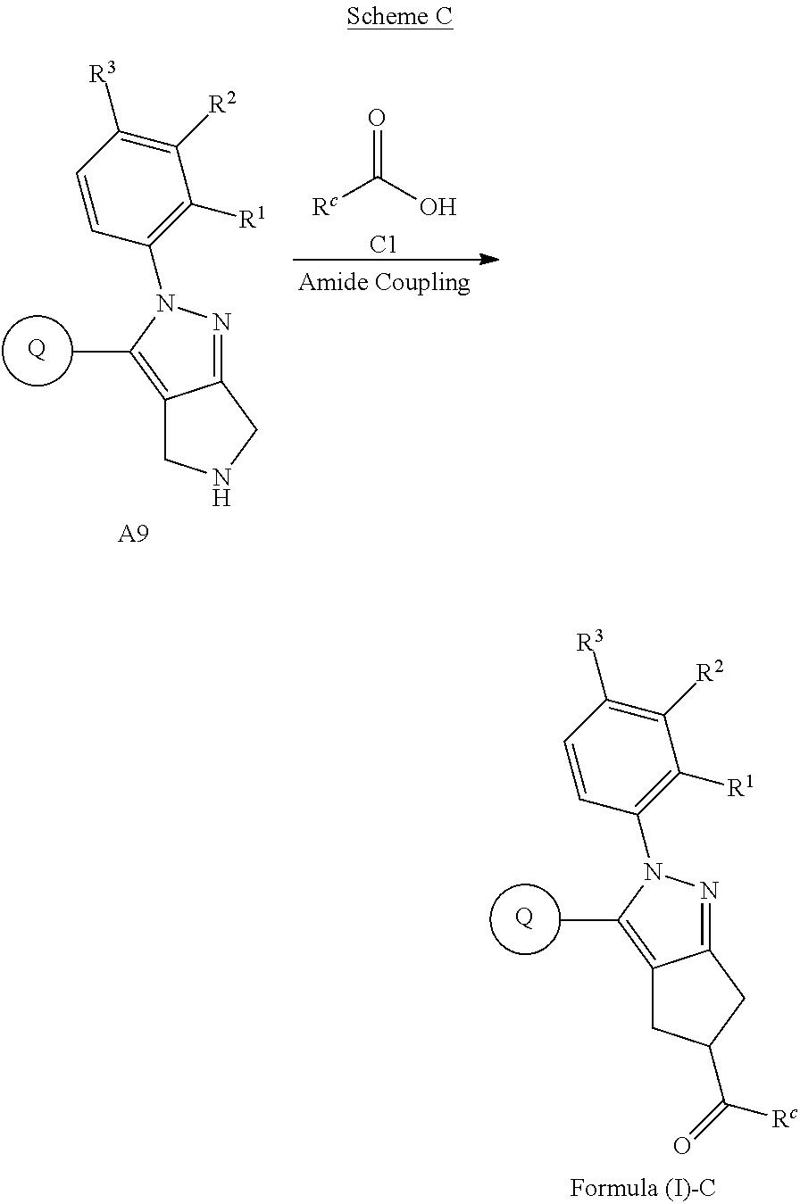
C1([R2])=C([R3])C=CC(N2N=C3C(=C2C)CNC3)=C1[R1].[Q].[A9].O=C(O)[Rc].[C1].C1([R2])=C([R3])C=CC(N2N=C3C(=C2C)CC(C(=O)[Rc])C3)=C1[R1].[Q]
